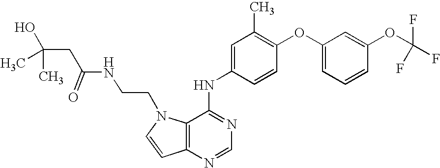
C1(OC2=C(C)C=C(NC3=NC=NC4=C3N(CCNC(CC(O)(C)C)=O)C=C4)C=C2)=CC=CC(OC(F)(F)F)=C1
